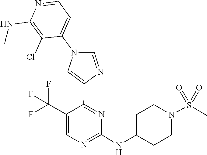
C1(NC2CCN(S(=O)(=O)C)CC2)=NC=C(C(F)(F)F)C(C2=CN(C3=CC=NC(NC)=C3Cl)C=N2)=N1
